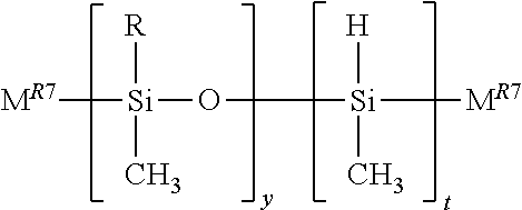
[MR7][Si]([R])(C)OC[Si]([H])(C)[MR7]
